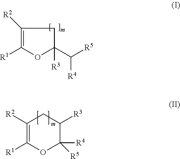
[R1]C1=C([R2])CC(C([R5])[R4])([R3])O1.C1([R2])=C([R1])OC([R4])([R5])C([R3])C1
